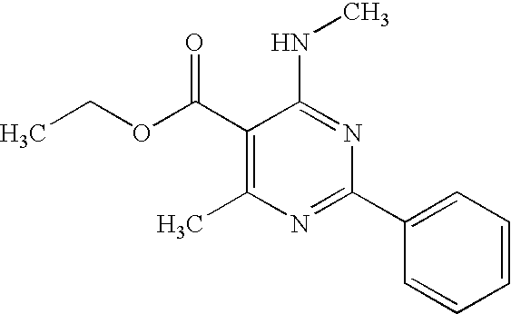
C1(C(OCC)=O)=C(C)N=C(C2=CC=CC=C2)N=C1NC
